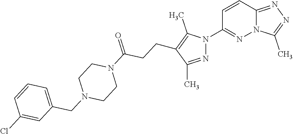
C12=NN=C(C)N1N=C(N1N=C(C)C(CCC(N3CCN(CC4=CC=CC(Cl)=C4)CC3)=O)=C1C)C=C2
